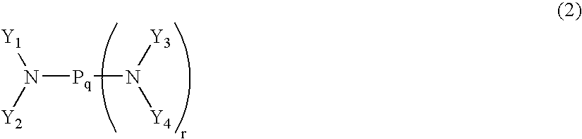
[Y1]N([Y2])[Pq]N([Y4])[Y3]
